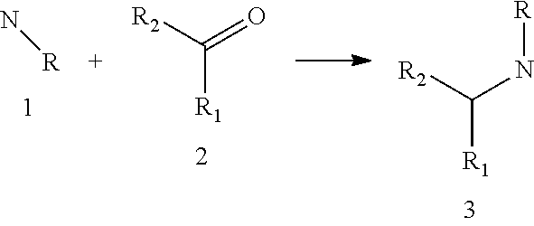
N[R].C(=O)([R2])[R1].C(N[R])([R2])[R1]
